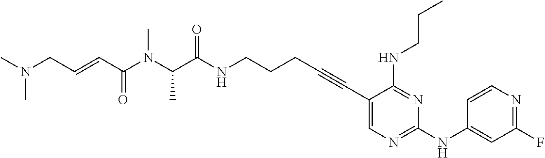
C(NCCCC#CC1=CN=C(NC2=CC(F)=NC=C2)N=C1NCCC)(=O)C(N(C)C(C=CCN(C)C)=O)C
